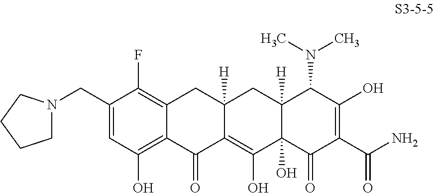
C1(CN2CCCC2)=CC(O)=C2C(=C1F)CC1([H])C(=C(O)C3(O)C([H])(C1)C(N(C)C)C(O)=C(C(N)=O)C3=O)C2=O
